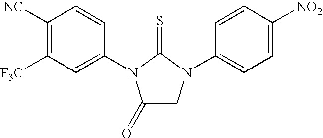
C1([NC])=C([F3C])C=C(N2C(=O)CN(C3=CC=C([NO2])C=C3)C2=S)C=C1
